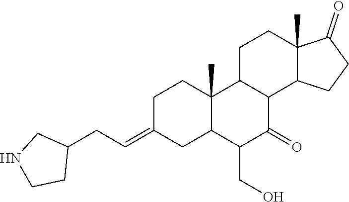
C1C(=CCC2CNCC2)CC2C(C)(C1)C1C(C(=O)C2CO)C2C(C)(CC1)C(=O)CC2
